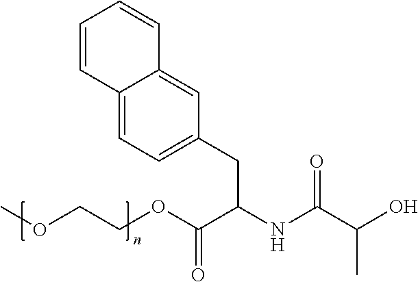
COCCOC(C(NC(C(O)C)=O)CC1=CC=C2C(=C1)C=CC=C2)=O
